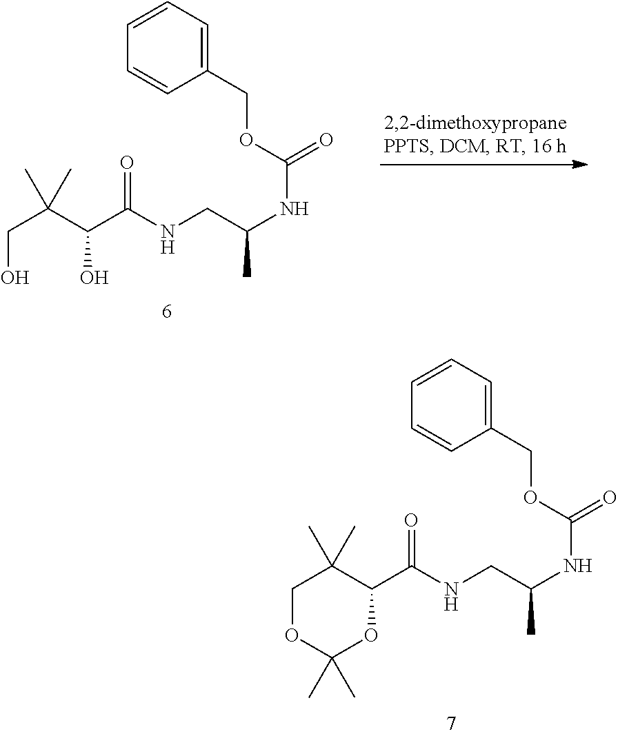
N(CC(C)NC(OCC1=CC=CC=C1)=O)C(C(C(CO)(C)C)O)=O.N(CC(C)NC(OCC1=CC=CC=C1)=O)C(C1C(C)(C)COC(C)(C)O1)=O
